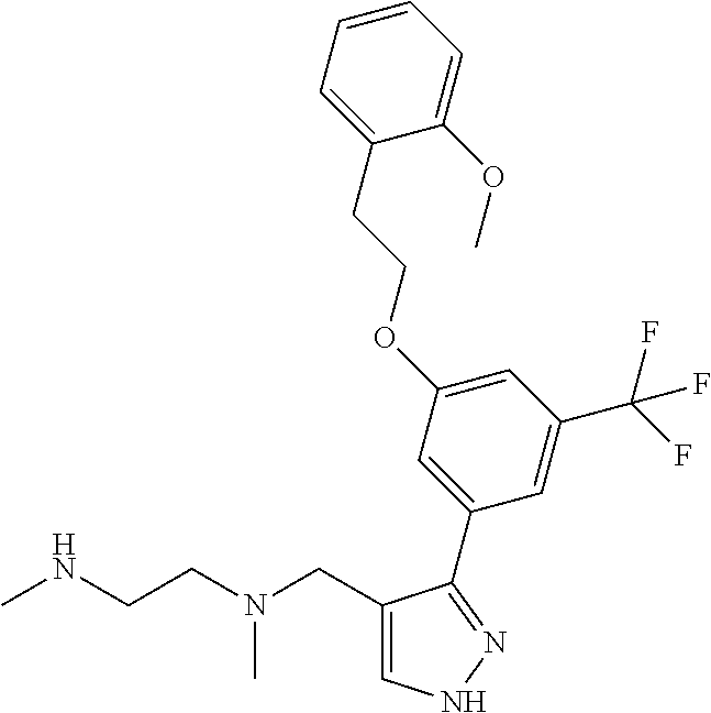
C1(CN(CCNC)C)=CNN=C1C1=CC(OCCC2=CC=CC=C2OC)=CC(C(F)(F)F)=C1
